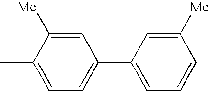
CC1=CC=C(C2=CC=CC([Me])=C2)C=C1[Me]
